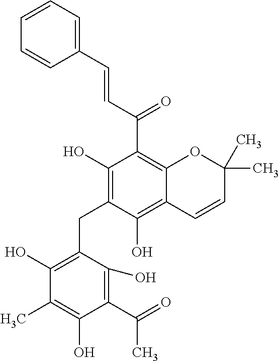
C1(C=CC(C2=C3C(=C(O)C(CC4=C(O)C(C)=C(O)C(C(=O)C)=C4O)=C2O)C=CC(C)(C)O3)=O)=CC=CC=C1
